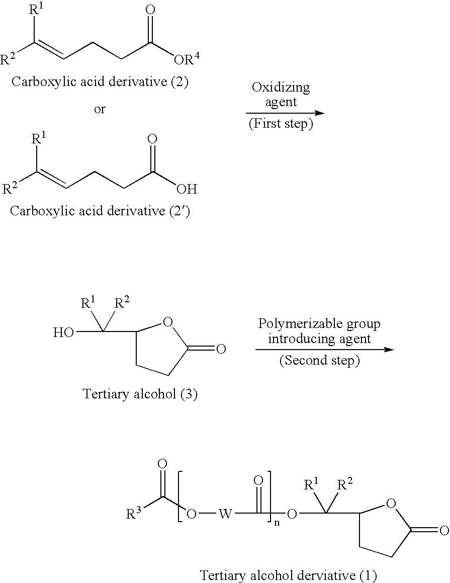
[R2]C(=CCCC([OR4])=O)[R1].[R2]C(=CCCC(O)=O)[R1].OC([R1])([R2])C1CCC(=O)O1.O(C([R1])([R2])C1CCC(=O)O1)C(=O)[W]OC([R3])=O
